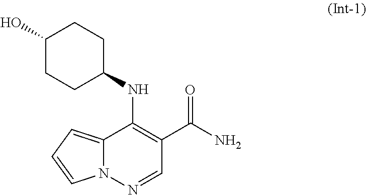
C12=CC=CN1N=CC(C(N)=O)=C2NC1CCC(O)CC1
